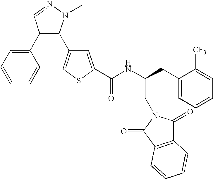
C1=C(C(NC(CC2=CC=CC=C2[CF3])CN2C(=O)C3=C(C2=O)C=CC=C3)=O)SC=C1C1=C(C2=CC=CC=C2)C=NN1C
